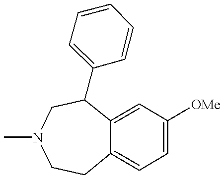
C12=CC([OMe])=CC=C1CCN(C)CC2C1=CC=CC=C1
